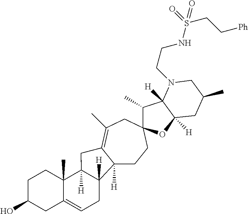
C12([H])CCC3(CC(C)=C1CC1([H])C4(C)C(=CCC21[H])CC(O)CC4)C(C)C1([H])C([H])(O3)CC(C)CN1CCNS(CC[Ph])(=O)=O
